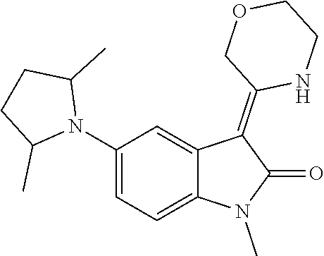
N1(C2=CC=C3C(=C2)C(=C2NCCOC2)C(=O)N3C)C(C)CCC1C
